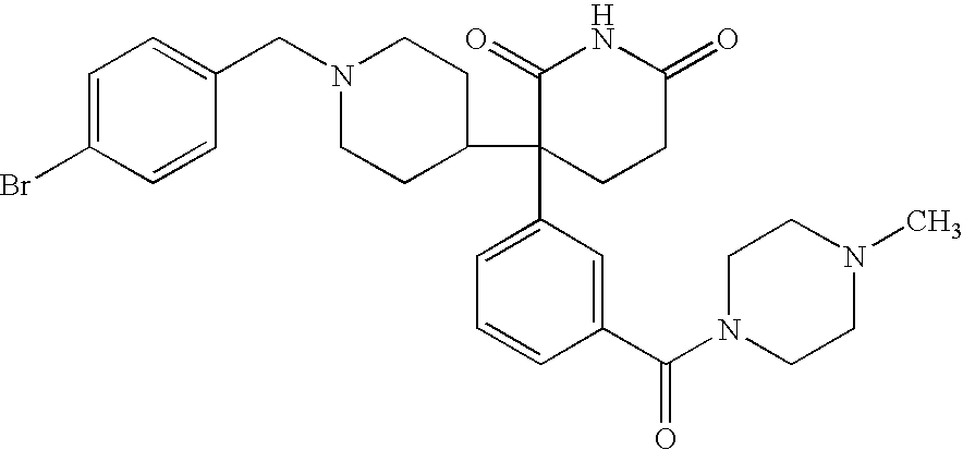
C1=C(Br)C=CC(CN2CCC(C3(C4=CC=CC(C(N5CCN(C)CC5)=O)=C4)CCC(=O)NC3=O)CC2)=C1
